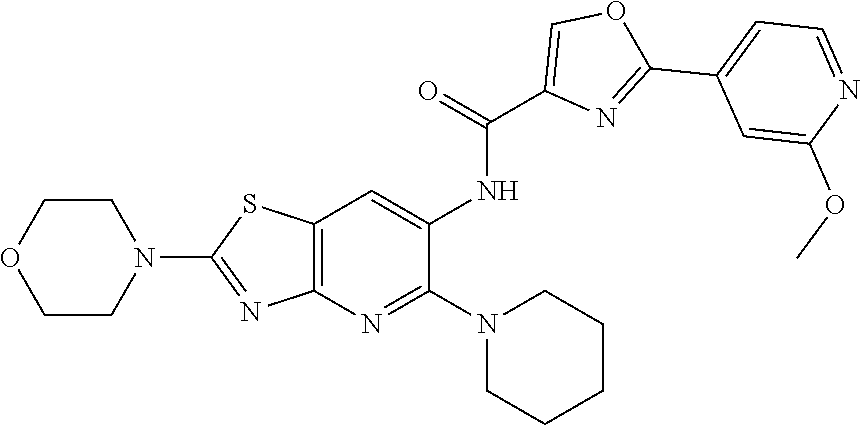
N1(C2=NC3=C(SC(N4CCOCC4)=N3)C=C2NC(=O)C2=COC(C3=CC=NC(OC)=C3)=N2)CCCCC1
